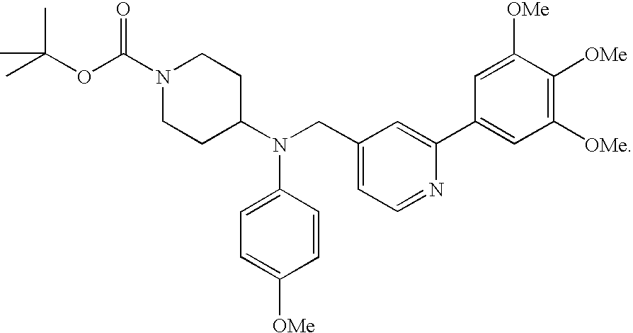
O(C(C)(C)C)C(N1CCC(N(CC2=CC=NC(C3=CC([OMe])=C([OMe])C([OMe])=C3)=C2)C2=CC=C([OMe])C=C2)CC1)=O
